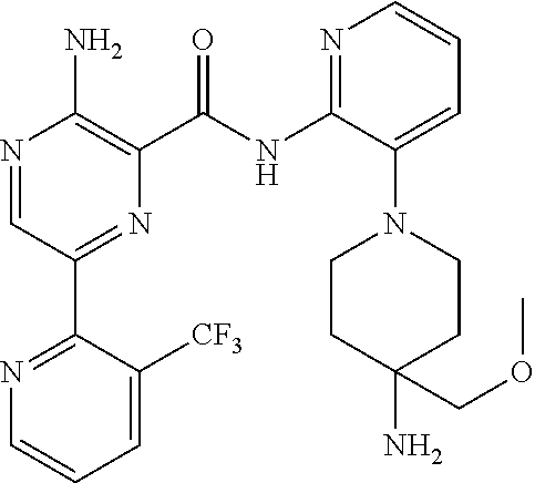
N1=C(NC(=O)C2=C(N)N=CC(C3=NC=CC=C3[CF3])=N2)C(N2CCC(N)(COC)CC2)=CC=C1
